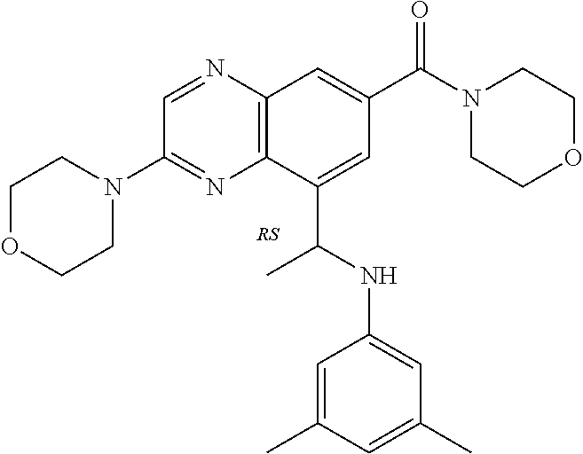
C1(N2CCOCC2)=NC2=C(N=C1)C=C(C(N1CCOCC1)=O)C=C2C(NC1=CC(C)=CC(C)=C1)C
